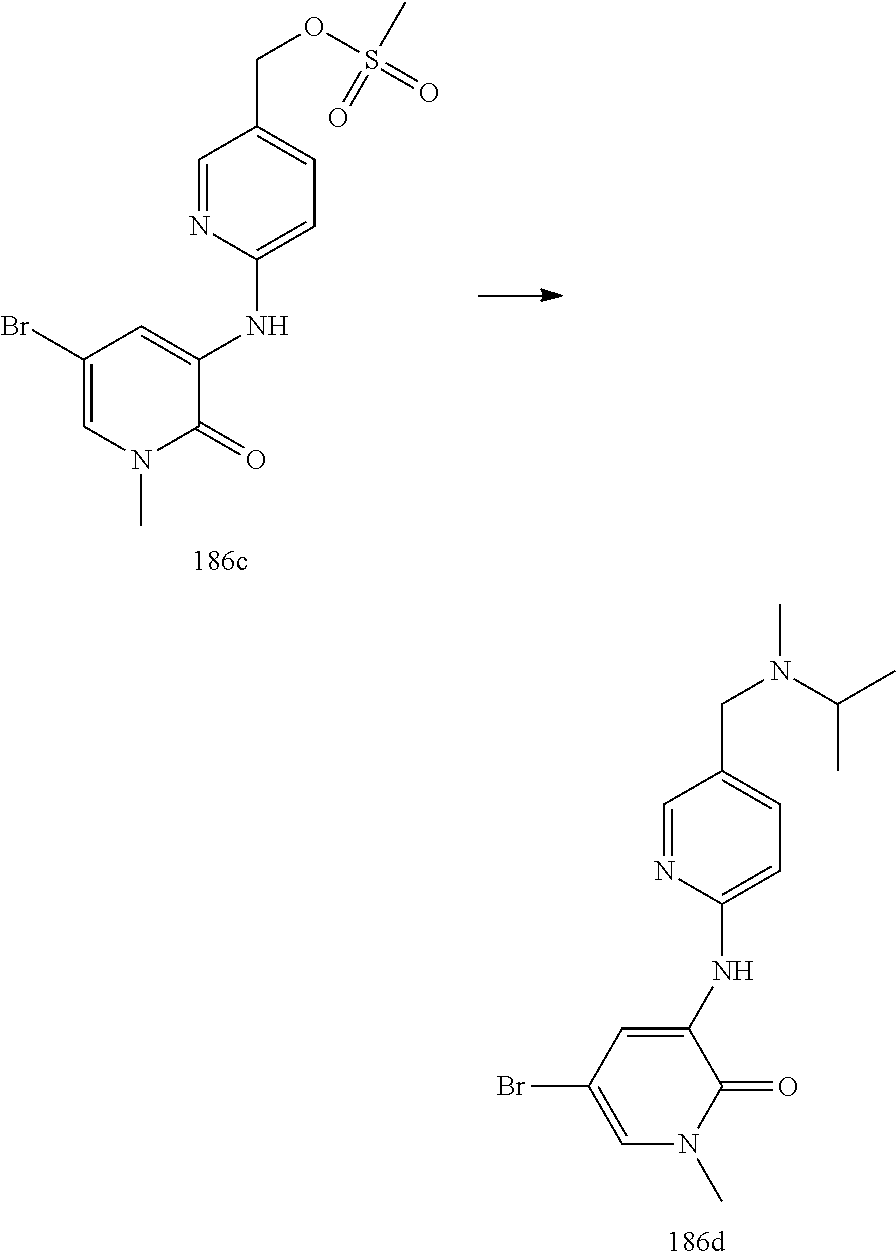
N(C1=CC=C(CN(C(C)C)C)C=N1)C1=CC(Br)=CN(C)C1=O.C1(Br)=CN(C)C(=O)C(NC2=CC=C(COS(=O)(C)=O)C=N2)=C1
